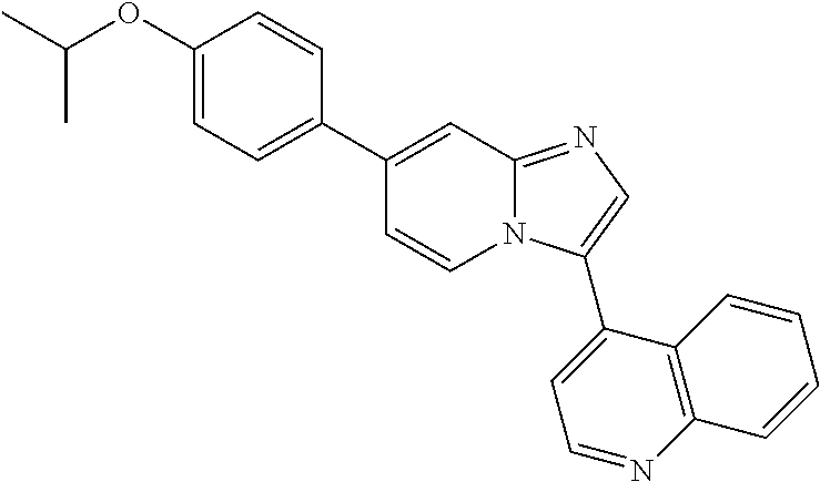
C1(OC(C)C)=CC=C(C2=CC3=NC=C(C4=CC=NC5=C4C=CC=C5)N3C=C2)C=C1
